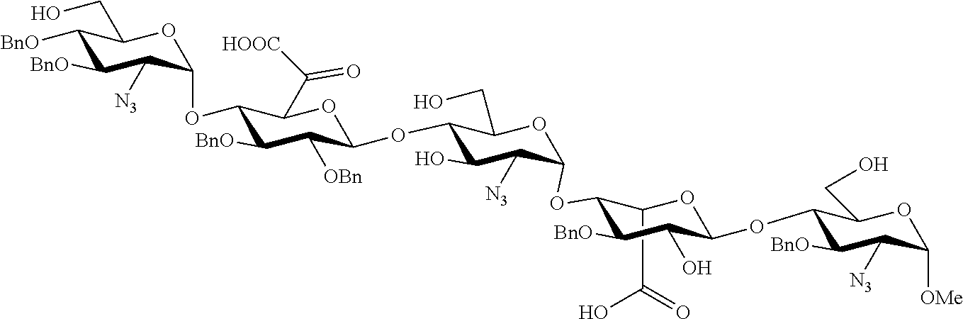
C1(C(=O)O)C(OC2C([N3])C(O)C(OC3C([OBn])C([BnO])C(OC4C([N3])C([BnO])C([BnO])C(CO)O4)C(C([HOOC])=O)O3)C(CO)O2)C([BnO])C(O)C(OC2C([BnO])C([N3])C([OMe])OC2CO)O1
